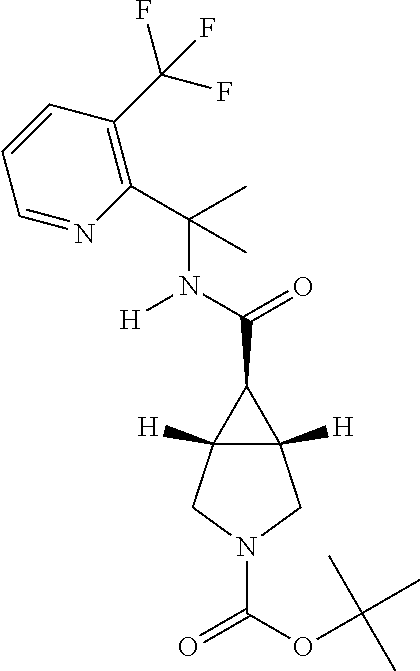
N(C(=O)C1C2([H])C1([H])CN(C(=O)OC(C)(C)C)C2)([H])C(C1=C(C(F)(F)F)C=CC=N1)(C)C
